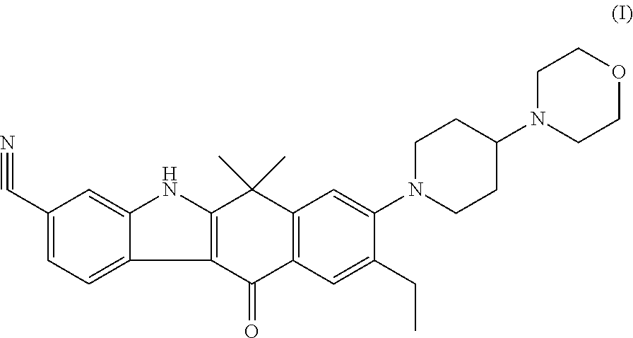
C1(C#N)=CC=C2C(=C1)NC1=C2C(=O)C2=C(C1(C)C)C=C(N1CCC(N3CCOCC3)CC1)C(CC)=C2
